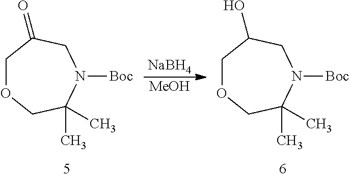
C1OCC(C)(C)N([Boc])CC1=O.C1OCC(C)(C)N([Boc])CC1O.[NaBH4].[MeOH]
